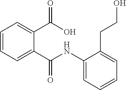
C1=CC=C(C(=O)O)C(C(=O)NC2=CC=CC=C2CCO)=C1
